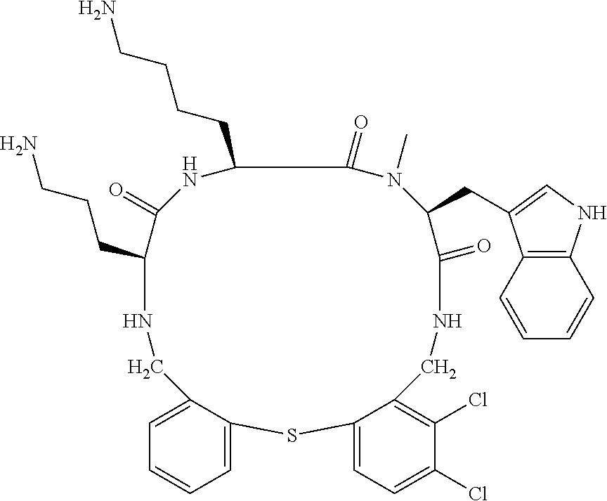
C1(CCCCN)NC(=O)C(CCCN)NCC2=CC=CC=C2SC2=CC=C(Cl)C(Cl)=C2CNC(=O)C(CC2=CNC3=C2C=CC=C3)N(C)C1=O
